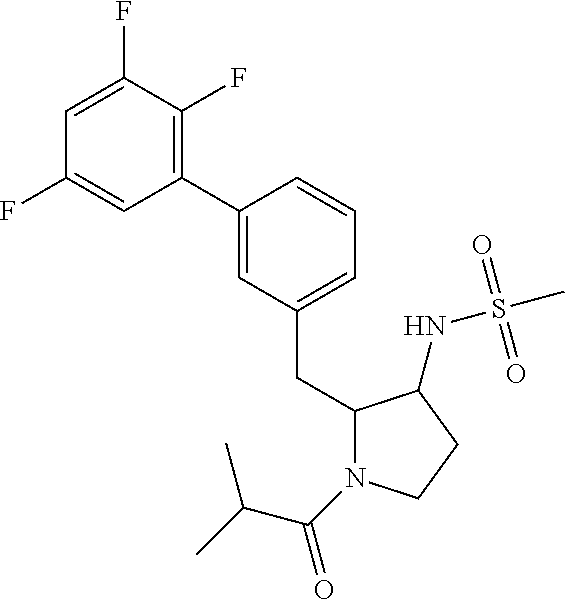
C1(CC2=CC=CC(C3=C(F)C(F)=CC(F)=C3)=C2)N(C(=O)C(C)C)CCC1NS(C)(=O)=O
